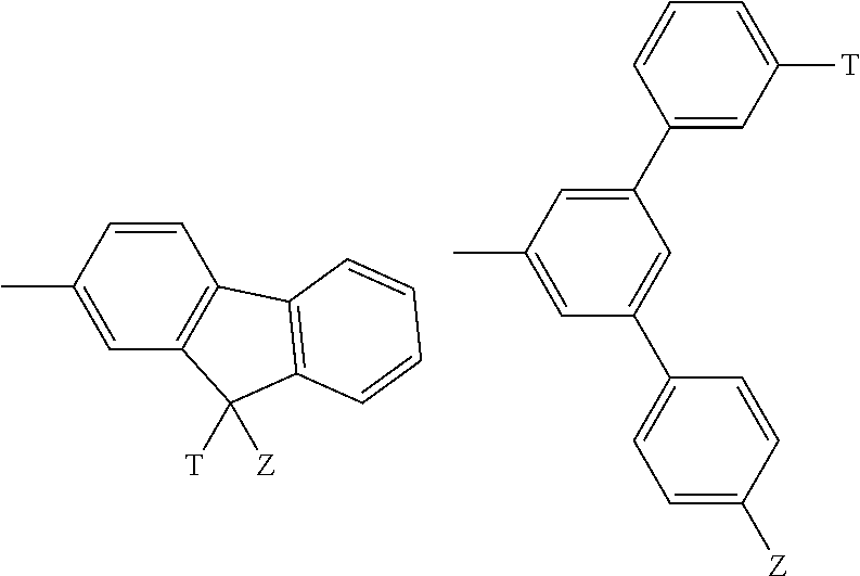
C1=CC(C)=CC2=C1C1=C(C2([Z])[T])C=CC=C1.C1=C(C2=CC([T])=CC=C2)C=C(C2=CC=C([Z])C=C2)C=C1C
